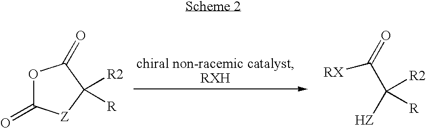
O1C(=O)[Z]C([R2])([R])C1=O.[RX]C(=O)C([HZ])([R2])[R]
